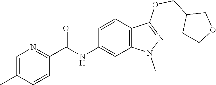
C(NC1=CC2=C(C=C1)C(OCC1CCOC1)=NN2C)(C1=NC=C(C)C=C1)=O
